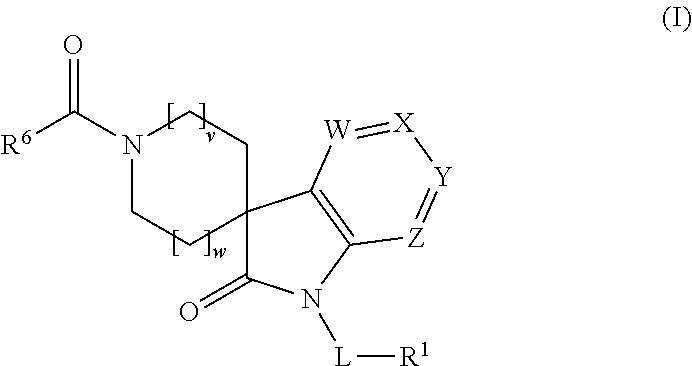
N1(C([R6])=O)CCC2(CC1)C(=O)N([L][R1])C1=C2[W]=[X][Y]=[Z]1
